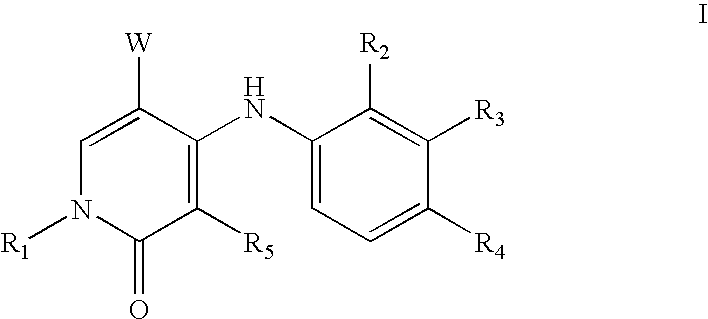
C1=C([W])C(NC2=CC=C([R4])C([R3])=C2[R2])=C([R5])C(=O)N1[R1]
